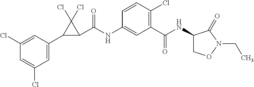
C1(C2C(C(NC3=CC(C(NC4CON(CC)C4=O)=O)=C(Cl)C=C3)=O)C2(Cl)Cl)=CC(Cl)=CC(Cl)=C1
